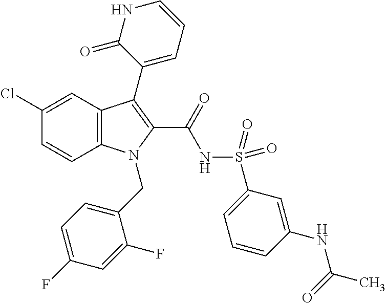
C1(Cl)=CC2=C(C=C1)N(CC1=CC=C(F)C=C1F)C(C(=O)NS(=O)(=O)C1=CC=CC(NC(=O)C)=C1)=C2C1=CC=CNC1=O
